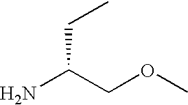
NC(COC)CC
